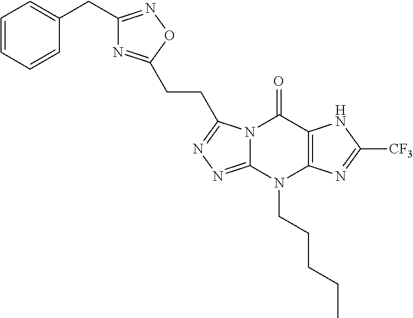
C1=CC=CC(CC2=NOC(CCC3=NN=C4N3C(=O)C3=C(N4CCCCC)N=C([CF3])N3)=N2)=C1
